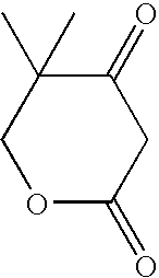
O1C(=O)CC(=O)C(C)(C)C1
